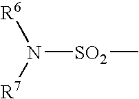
N([SO2]C)([R6])[R7]
